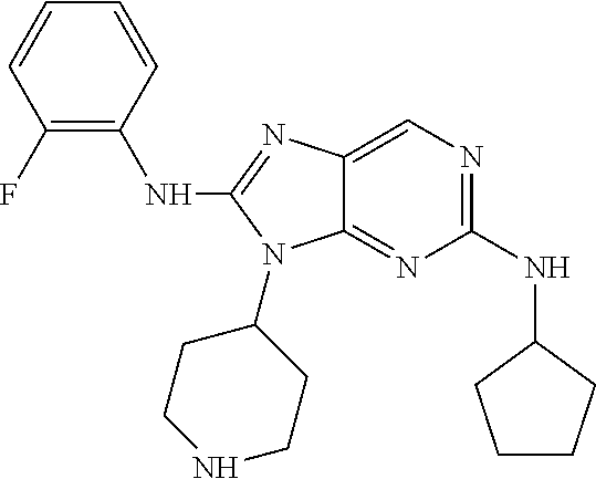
C1(NC2=C(F)C=CC=C2)=NC2=CN=C(NC3CCCC3)N=C2N1C1CCNCC1
